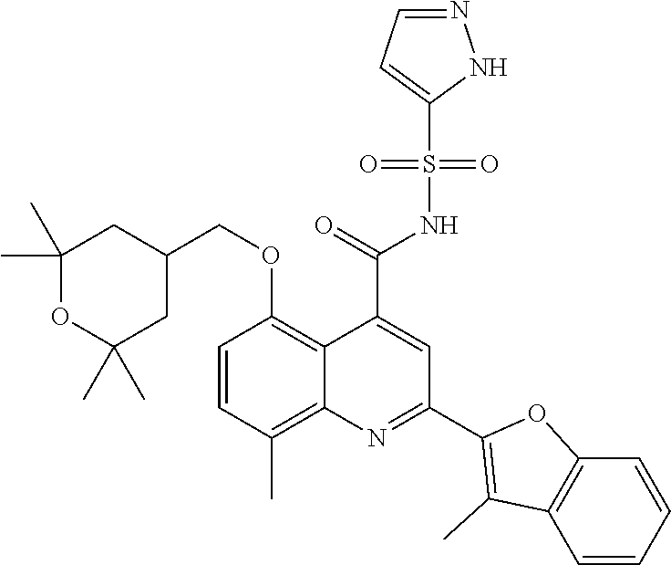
C1=CC(C)=C2C(=C1OCC1CC(C)(C)OC(C)(C)C1)C(C(=O)NS(C1=CC=NN1)(=O)=O)=CC(C1=C(C)C3=C(O1)C=CC=C3)=N2
